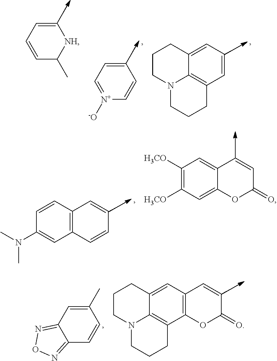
C1=CC=C[NH]C1C.[N+]1([-O])=CC=CC=C1.C1CN2C3=C(C=CC=C3C1)CCC2.C1=CC2=C(C=C1N(C)C)C=CC=C2.C1([H3CO])=C([H3CO])C=C2C(=C1)C=CC(=O)O2.C12=NON=C1C=C(C)C=C2.C1CN2C3=C(C4=C(C=C3C1)C=CC(=O)O4)CCC2
